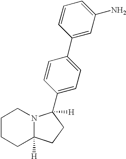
C1(C2([H])N3C([H])(CCCC3)CC2)=CC=C(C2=CC(N)=CC=C2)C=C1
